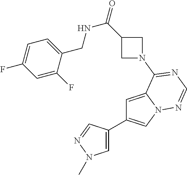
C1=C2N(C=C1C1=CN(C)N=C1)N=CN=C2N1CC(C(=O)NCC2=CC=C(F)C=C2F)C1
